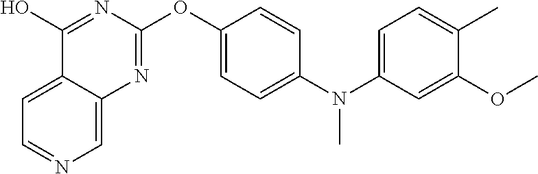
C1=C2C(=CN=C1)N=C(OC1=CC=C(N(C3=CC=C(C)C(OC)=C3)C)C=C1)N=C2O
